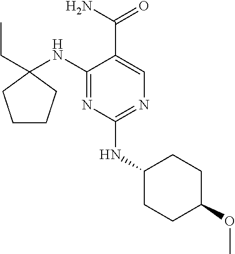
C1(NC2(CC)CCCC2)=NC(NC2CCC(OC)CC2)=NC=C1C(N)=O
